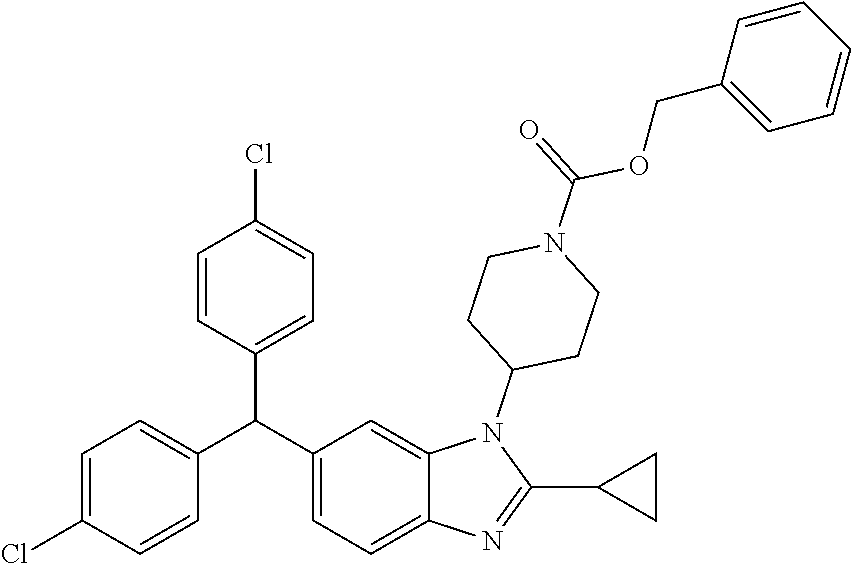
C1=C(Cl)C=CC(C(C2=CC=C3C(=C2)N(C2CCN(C(=O)OCC4=CC=CC=C4)CC2)C(C2CC2)=N3)C2=CC=C(Cl)C=C2)=C1
